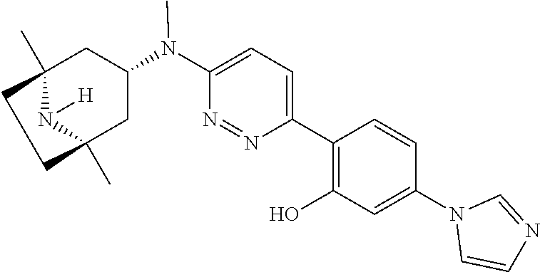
C12(C)N([H])C(C)(CC(N(C3=CC=C(C4=C(O)C=C(N5C=CN=C5)C=C4)N=N3)C)C1)CC2
